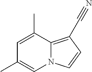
N12C(=C(C#N)C=C1)C(C)=CC(C)=C2
